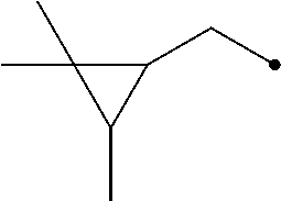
C1(CC)C(C)(C)C1C
